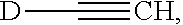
[D]C#C
